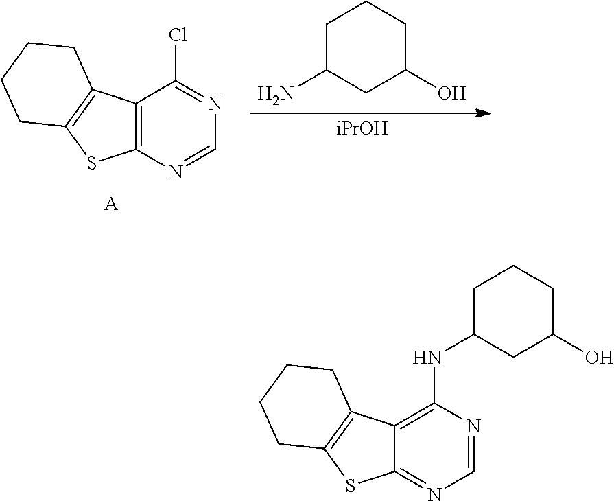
[iPrOH].C12=C(N=CN=C1Cl)SC1=C2CCCC1.[A].C1C(N)CC(O)CC1.C1(NC2CC(O)CCC2)=C2C(=NC=N1)SC1=C2CCCC1
